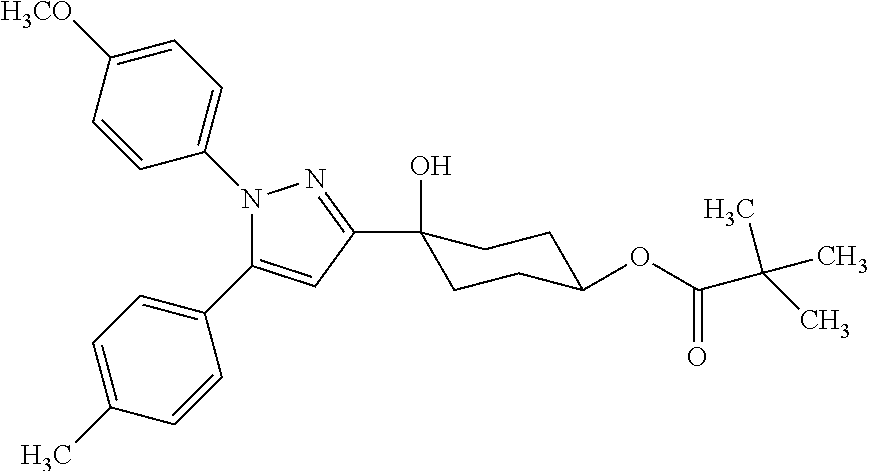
C1([H3CO])=CC=C(N2C(C3=CC=C(C)C=C3)=CC(C3(O)CCC(OC(C(C)(C)C)=O)CC3)=N2)C=C1
